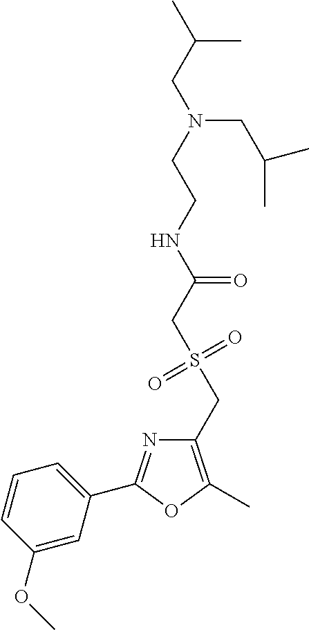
C1=CC(OC)=CC(C2=NC(CS(CC(=O)NCCN(CC(C)C)CC(C)C)(=O)=O)=C(C)O2)=C1
